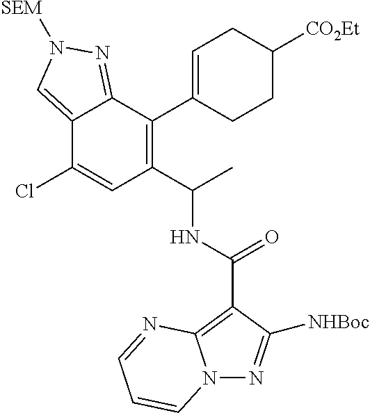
C12=CN([SEM])N=C1C(C1=CCC([CO2Et])CC1)=C(C(C)NC(=O)C1=C3N(N=C1[NHBoc])C=CC=N3)C=C2Cl
